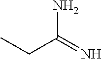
CCC(=N)N
